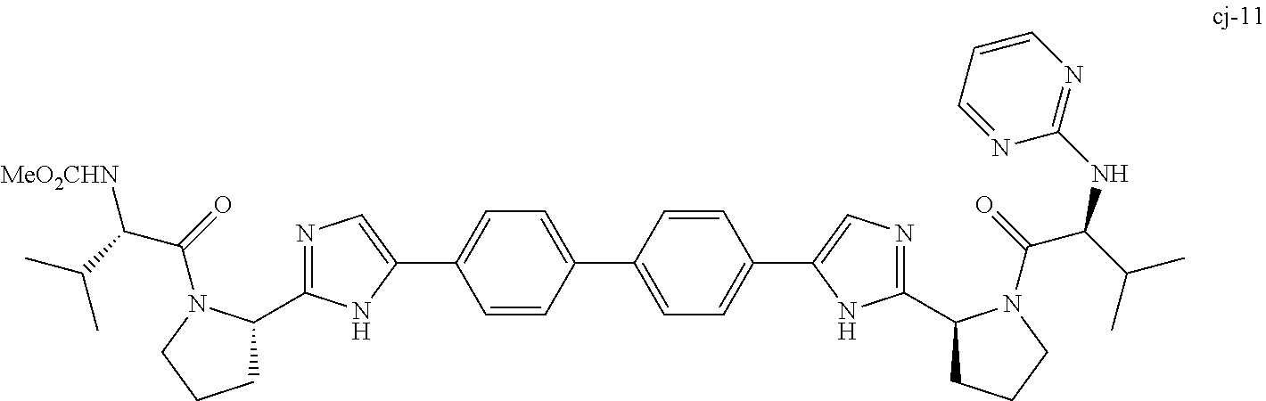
C1C(C2=NC=C(C3=CC=C(C4=CC=C(C5=CN=C(C6CCCN6C(=O)C(C(C)C)NC6=NC=CC=N6)N5)C=C4)C=C3)N2)N(C(=O)C(C(C)C)[MeO2CHN])CC1
